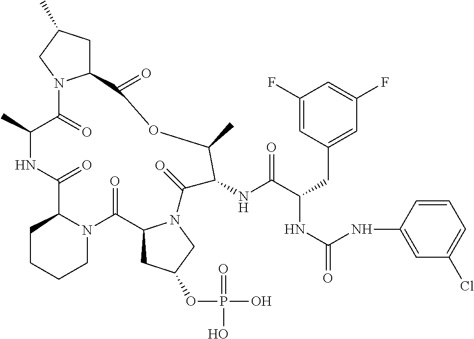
C1CCCN2C1C(=O)NC(C)C(=O)N1C(CC(C)C1)C(=O)OC(C)C(NC(C(CC1=CC(F)=CC(F)=C1)NC(=O)NC1=CC(Cl)=CC=C1)=O)C(=O)N1C(C2=O)CC(OP(O)(=O)O)C1
